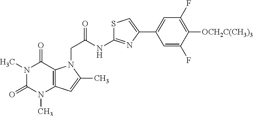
N1(C)C(=O)N(C)C2=C(C1=O)N(CC(=O)NC1=NC(C3=CC(F)=C([OCH2C(CH3)3])C(F)=C3)=CS1)C(C)=C2
